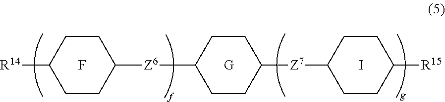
C1CC([R14])CCC1[Z6]C1CCC([Z7]C2CCC([R15])CC2)CC1.F.[G].I
